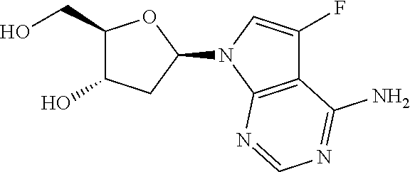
C1(CO)C(O)CC(N2C3=C(C(F)=C2)C(N)=NC=N3)O1
